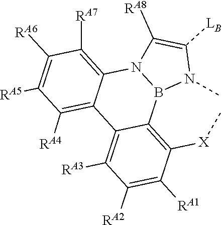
C1([LB])=C([RA8])N2C3=C([RA7])C([RA6])=C([RA5])C([RA4])=C3C3=C([RA3])C([RA2])=C([RA1])C([X]C)=C3B2N1C
